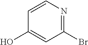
C1(O)=CC(Br)=NC=C1
